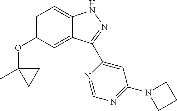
C1=C(OC2(C)CC2)C=C2C(=C1)NN=C2C1=CC(N2CCC2)=NC=N1
